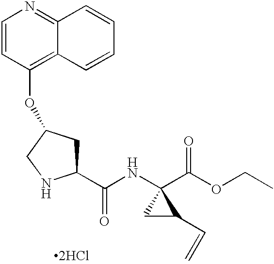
C1=CC(OC2CC(C(NC3(C(OCC)=O)CC3C=C)=O)NC2)=C2C(=N1)C=CC=C2.[2HCl]
